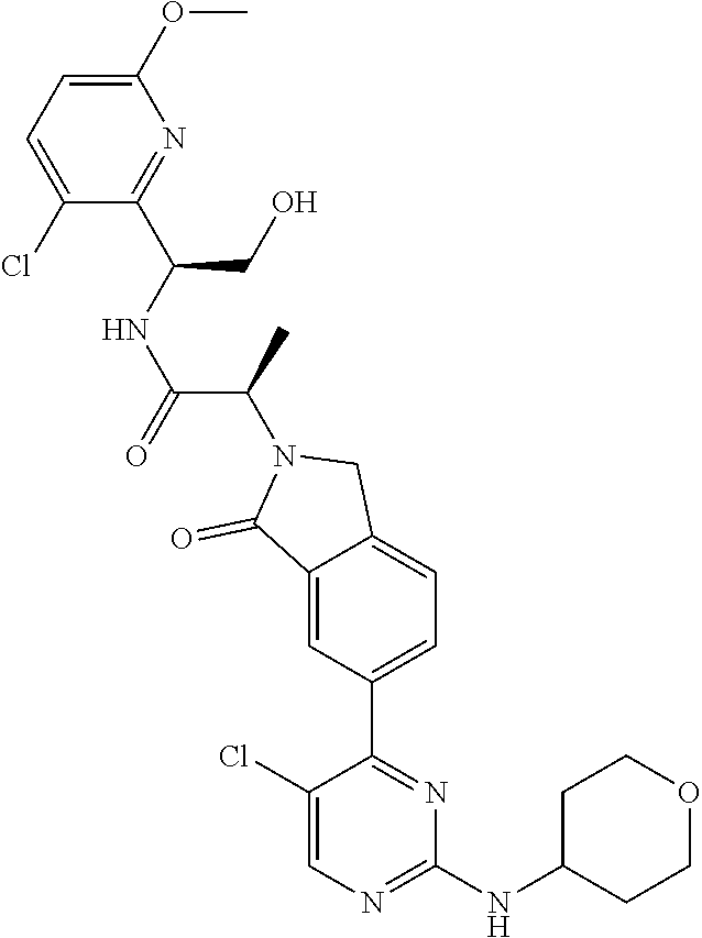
C1(NC2CCOCC2)=NC=C(Cl)C(C2=CC=C3C(=C2)C(=O)N(C(C(=O)NC(C2=NC(OC)=CC=C2Cl)CO)C)C3)=N1
